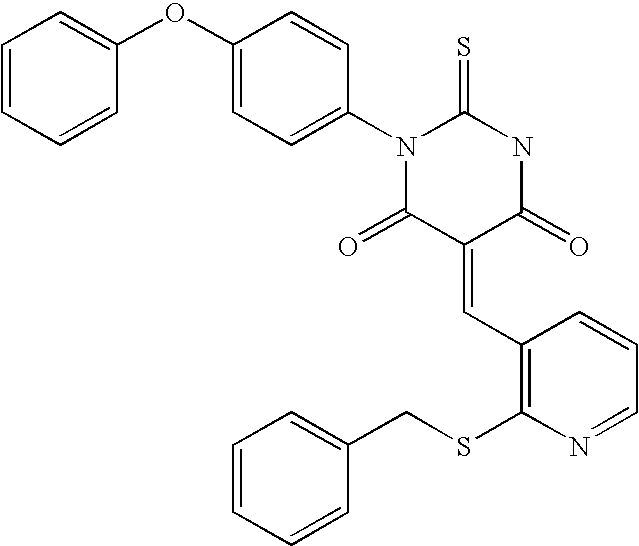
C1=CC=CC(OC2=CC=C(N3C(=O)C(=CC4=C(SCC5=CC=CC=C5)N=CC=C4)C(=O)NC3=S)C=C2)=C1
